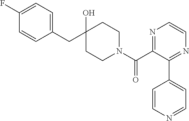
C1(CC2(O)CCN(C(C3=NC=CN=C3C3=CC=NC=C3)=O)CC2)=CC=C(F)C=C1
